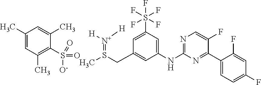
C(C1=CC(NC2=NC=C(F)C(C3=CC=C(F)C=C3F)=N2)=CC(S(F)(F)(F)(F)F)=C1)S(C)=[N+]([H])[H].C1(C)=CC(C)=C(S(=O)(=O)[O-])C(C)=C1
